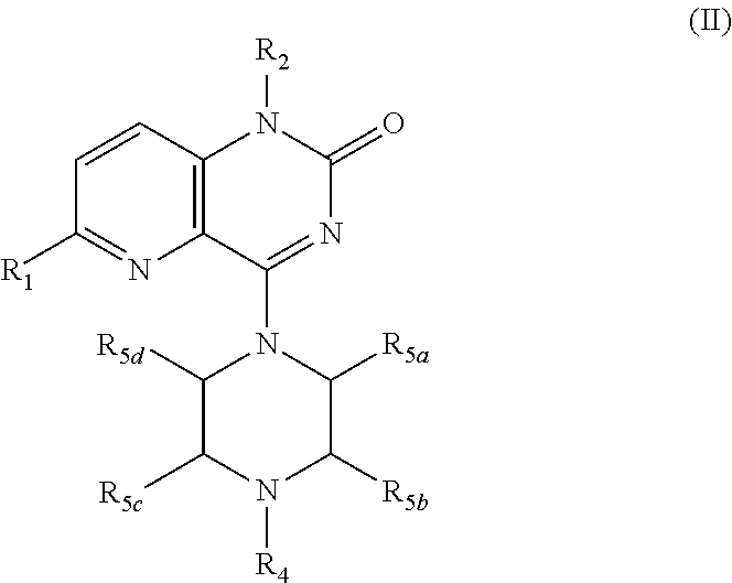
[R4]N1C([R5b])C([R5a])N(C2=NC(=O)N([R2])C3=C2N=C([R1])C=C3)C([R5d])C1[R5c]
